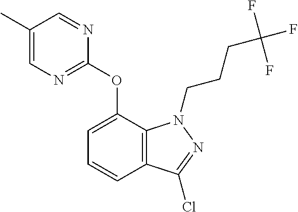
C1=C(C)C=NC(OC2=CC=CC3=C2N(CCCC(F)(F)F)N=C3Cl)=N1
